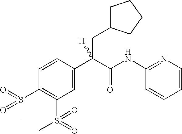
C1=C(C(C(NC2=NC=CC=C2)=O)(CC2CCCC2)[H])C=CC(S(=O)(C)=O)=C1S(=O)(=O)C
